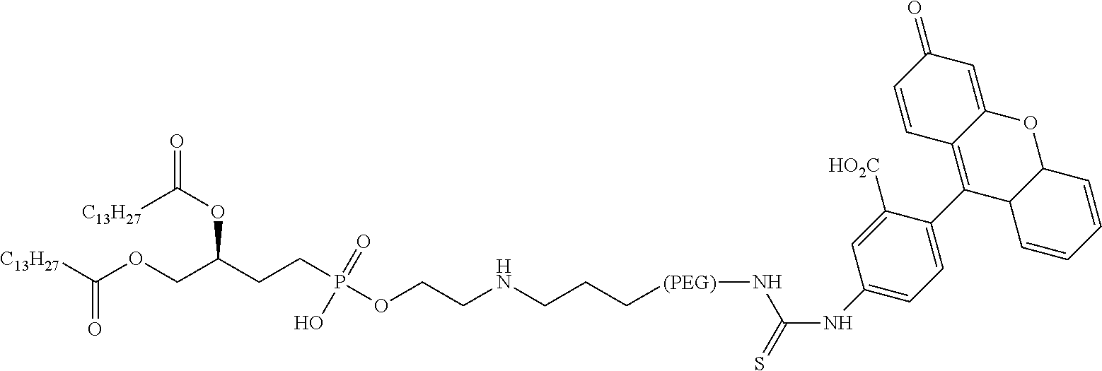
O=C(OC(CCP(OCCNCCC[(PEG)]NC(NC1=CC=C(C2=C3C(=CC(=O)C=C3)OC3C2C=CC=C3)C([HO2C])=C1)=S)(=O)O)COC([C13H27])=O)[C13H27]
